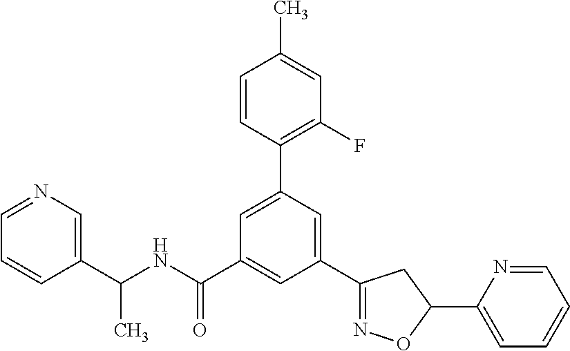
C1(C(NC(=O)C2=CC(C3=NOC(C4=CC=CC=N4)C3)=CC(C3=C(F)C=C(C)C=C3)=C2)C)=CN=CC=C1
